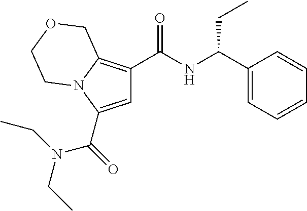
C(=O)(C1=CC(C(NC(C2=CC=CC=C2)CC)=O)=C2N1CCOC2)N(CC)CC
